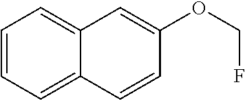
C12=CC=CC=C1C=CC(OCF)=C2
